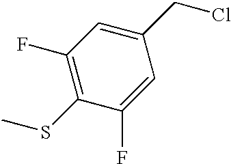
C1(F)=C(SC)C(F)=CC(CCl)=C1
